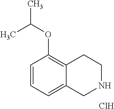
C1=CC=C2C(=C1OC(C)C)CCNC2.Cl
